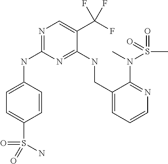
C1=CC(NC2=NC=C(C(F)(F)F)C(NCC3=CC=CN=C3N(C)S(C)(=O)=O)=N2)=CC=C1S(=O)(=O)N
